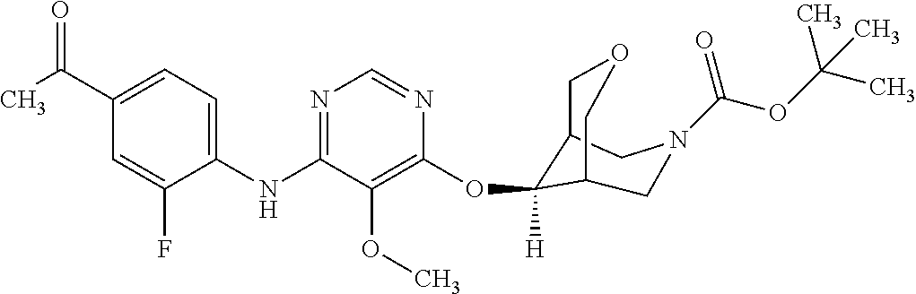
C1(NC2=NC=NC(OC3([H])C4COCC3CN(C(OC(C)(C)C)=O)C4)=C2OC)=CC=C(C(C)=O)C=C1F
